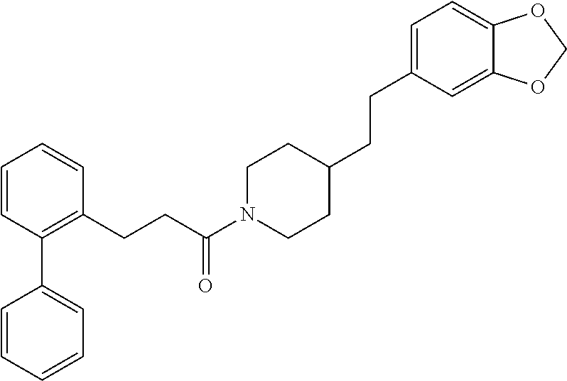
C1=CC(C2=CC=CC=C2)=C(CCC(N2CCC(CCC3=CC=C4C(=C3)OCO4)CC2)=O)C=C1
